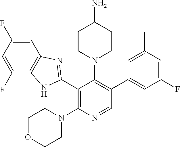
C1(C2=NC3=C(N2)C(F)=CC(F)=C3)=C(N2CCOCC2)N=CC(C2=CC(F)=CC(C)=C2)=C1N1CCC(N)CC1
